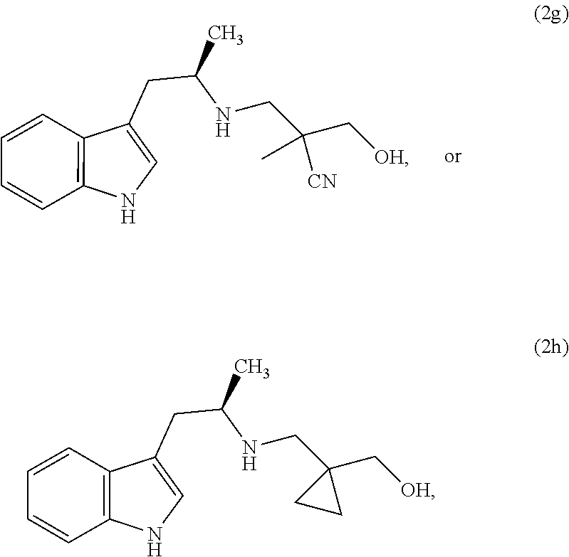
C1=CC2=C(C=C1)C(CC(NCC(C[OH])(C)[CN])C)=CN2.C1=CC2=C(C=C1)C(CC(NCC1(C[OH])CC1)C)=CN2
